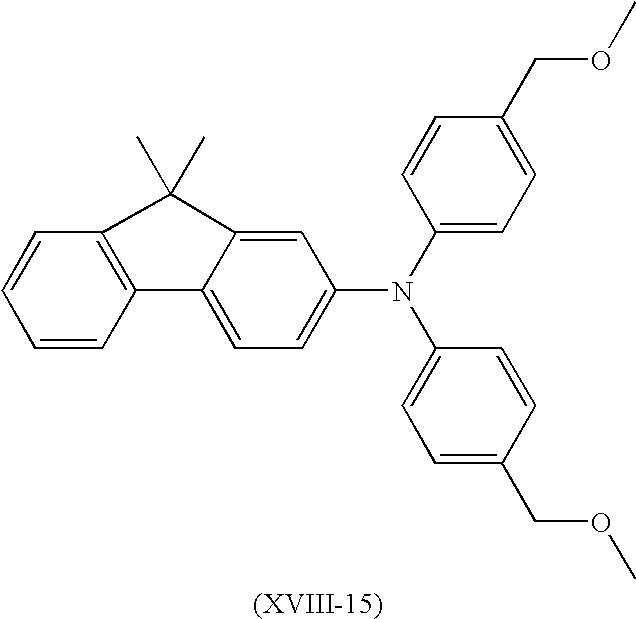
C1=C2C(=CC(N(C3=CC=C(COC)C=C3)C3=CC=C(COC)C=C3)=C1)C(C)(C)C1=C2C=CC=C1
